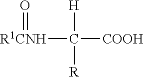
O=[R1CNH]C([COOH])([H])[R]
